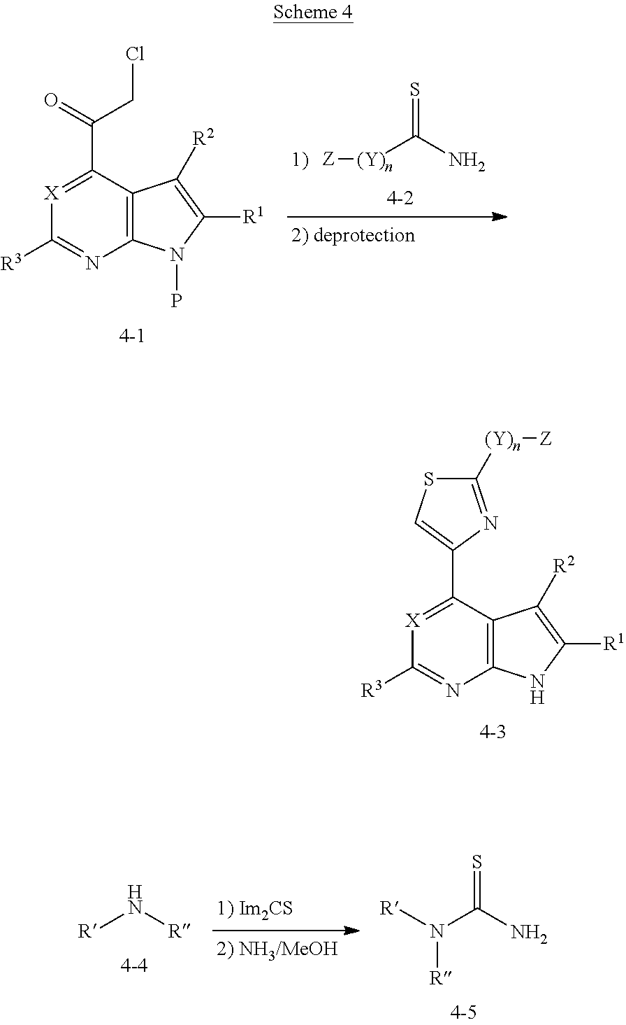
[X]1=C(C2=CSC([(Y)n][Z])=N2)C2=C(N=C1[R3])NC([R1])=C2[R2].[R]N[R].N(C(N)=S)([R])[R].[X]1=C(C(=O)CCl)C2=C(N=C1[R3])N(P)C([R1])=C2[R2].[(Y)n](C(N)=S)[Z]
